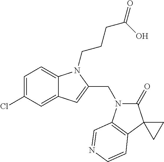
C1=C(Cl)C=C2C(=C1)N(CCCC(=O)O)C(CN1C(=O)C3(C4=C1C=NC=C4)CC3)=C2
